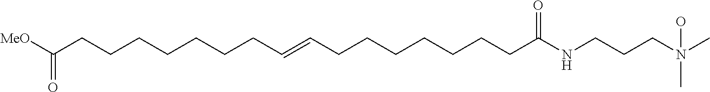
[MeO]C(CCCCCCCC=CCCCCCCCC(NCCCN(C)(O)C)=O)=O
